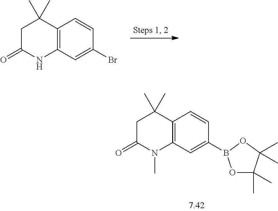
C12=C(C=C(Br)C=C1)NC(=O)CC2(C)C.C12=C(C=C(B3OC(C)(C)C(C)(C)O3)C=C1)N(C)C(=O)CC2(C)C
